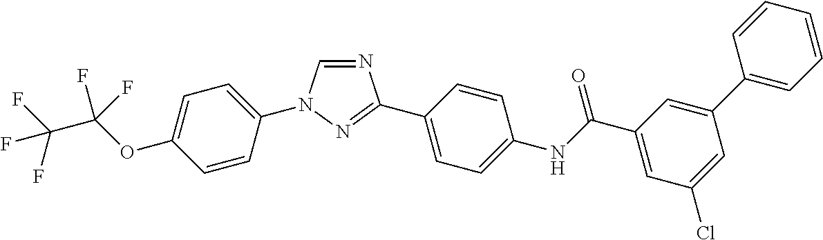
N1=CN(C2=CC=C(OC(C(F)(F)F)(F)F)C=C2)N=C1C1=CC=C(NC(C2=CC(Cl)=CC(C3=CC=CC=C3)=C2)=O)C=C1
